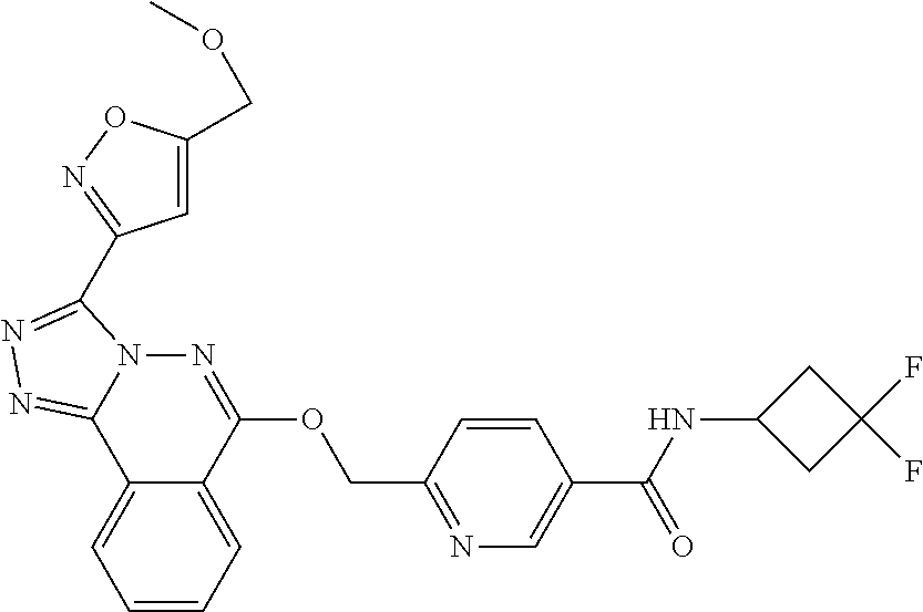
C1=CC=C2C(=C1)C1=NN=C(C3=NOC(COC)=C3)N1N=C2OCC1=NC=C(C(NC2CC(F)(F)C2)=O)C=C1
